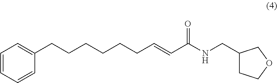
C(CCC1=CC=CC=C1)CCCC=CC(=O)NCC1CCOC1
